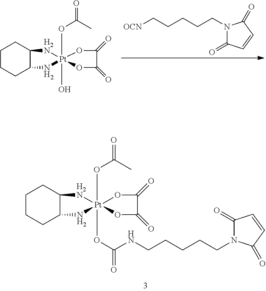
[OCN]CCCCCN1C(=O)C=CC1=O.C1CCC2C(C1)[H2N][Pt]1(O)(OC(C)=O)(N2)OC(=O)C(=O)O1.C(NCCCCCN1C(=O)C=CC1=O)(=O)O[Pt]12(OC(C)=O)(OC(=O)C(=O)O1)[H2N]C1C(CCCC1)N2
